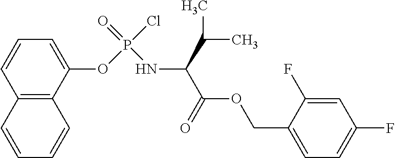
C1(OP(Cl)(=O)NC(C(=O)OCC2=CC=C(F)C=C2F)C(C)C)=CC=CC2=C1C=CC=C2
